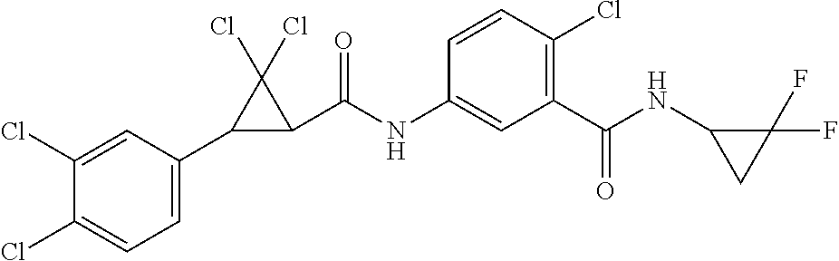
C1(Cl)=CC(C2C(C(NC3=CC(C(=O)NC4CC4(F)F)=C(Cl)C=C3)=O)C2(Cl)Cl)=CC=C1Cl
